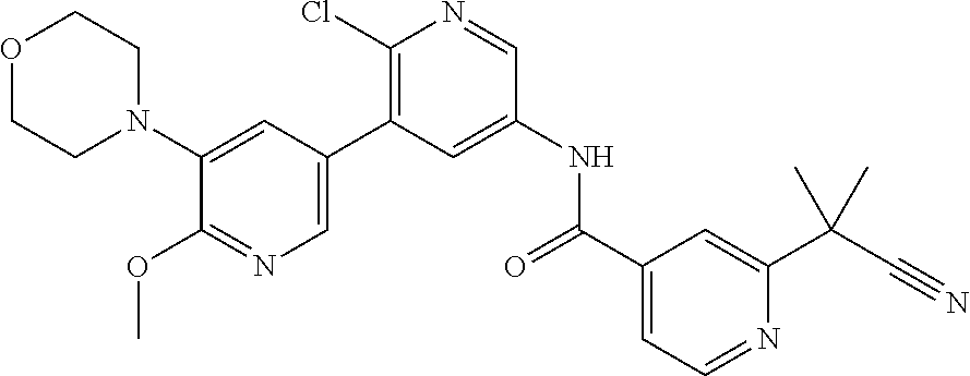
O1CCN(C2=CC(C3=C(Cl)N=CC(NC(C4=CC=NC(C(C#N)(C)C)=C4)=O)=C3)=CN=C2OC)CC1
